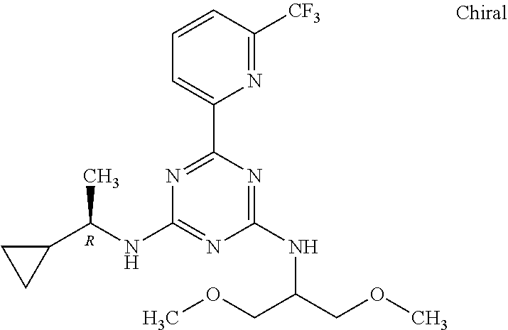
N1=C(C2=CC=CC([CF3])=N2)N=C(NC(COC)COC)N=C1NC(C1CC1)C.[R]
